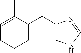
C1=C(C)C(CC2=CNC=N2)CCC1
